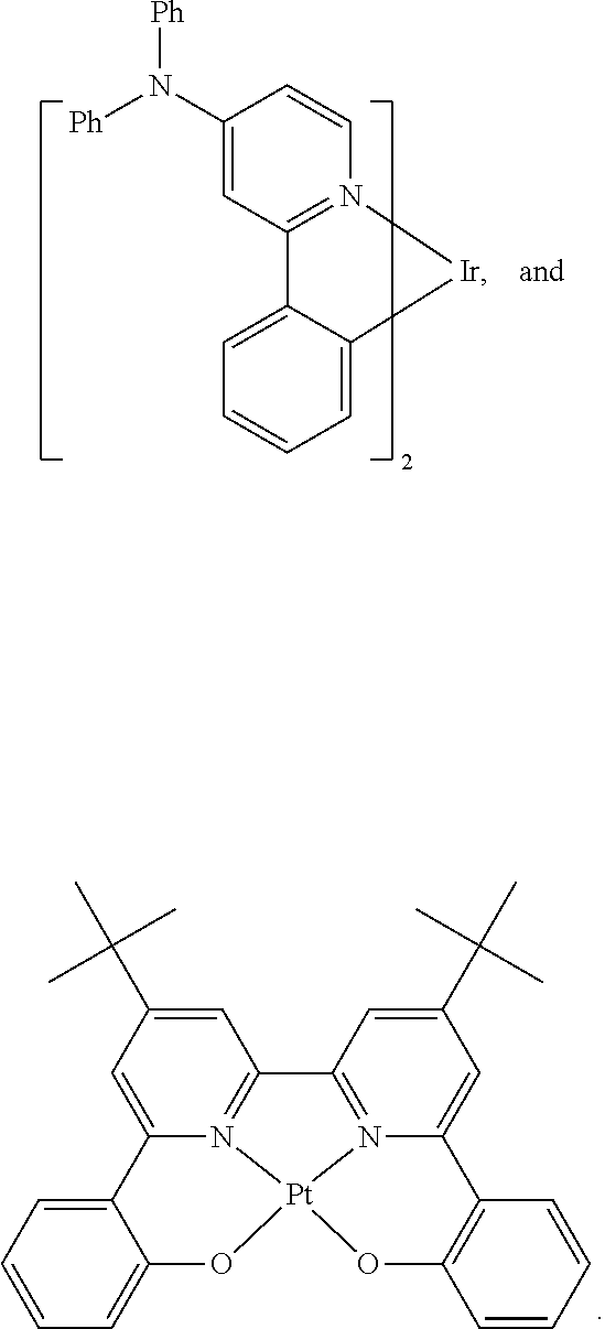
C1=C(C(C)(C)C)C=C2N3=C1C1=N4C(=CC(C(C)(C)C)=C1)C1=C(C=CC=C1)O[Pt]34OC1=CC=CC=C21.C1=C(N([Ph])[Ph])C=CN2=C1C1=CC=CC=C1[Ir]2
